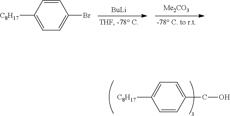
C1([C8H17])=CC=C(Br)C=C1.[BuLi].C1([C8H17])=CC=C(CO)C=C1
